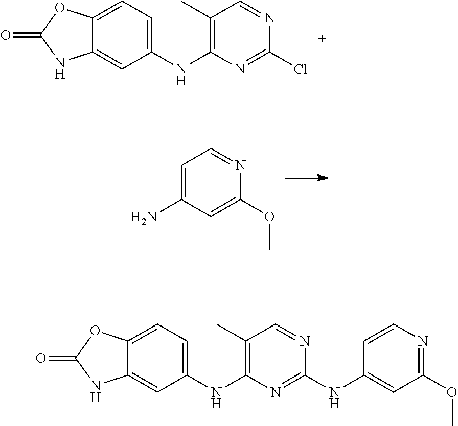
C12=CC=C(NC3=C(C)C=NC(Cl)=N3)C=C1NC(=O)O2.C1=C(N)C=C(OC)N=C1.C12=CC=C(NC3=C(C)C=NC(NC4=CC(OC)=NC=C4)=N3)C=C1NC(=O)O2
